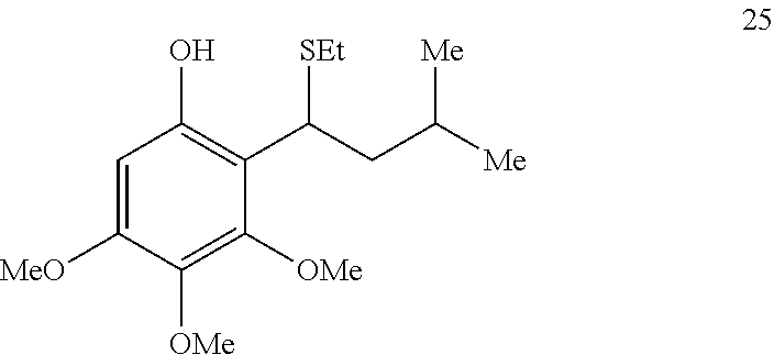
C1=C([MeO])C([OMe])=C([OMe])C(C(CC([Me])[Me])[SEt])=C1O
